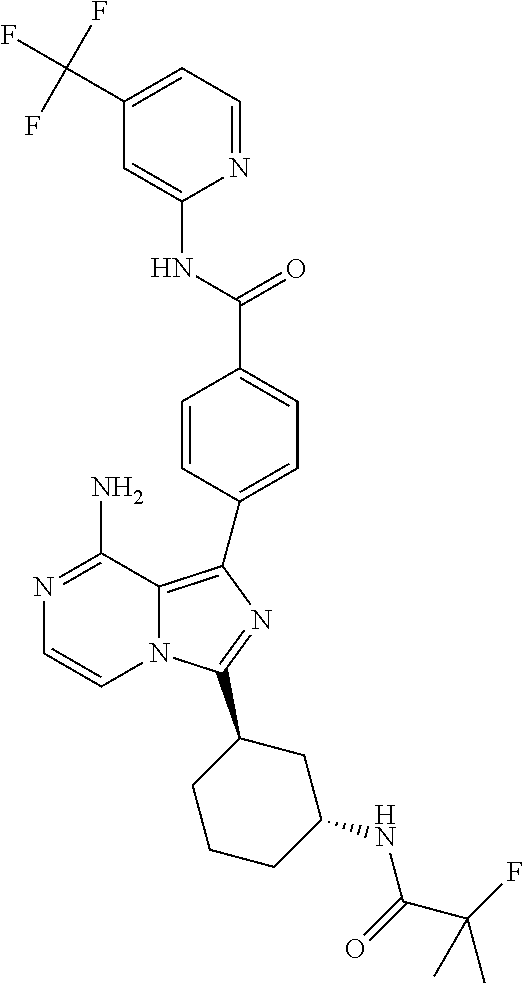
N1=C(N)C2=C(C3=CC=C(C(=O)NC4=CC(C(F)(F)F)=CC=N4)C=C3)N=C(C3CCCC(NC(C(C)(F)C)=O)C3)N2C=C1
